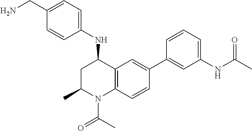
C1(CN)=CC=C(NC2CC(C)N(C(=O)C)C3=C2C=C(C2=CC(NC(=O)C)=CC=C2)C=C3)C=C1
